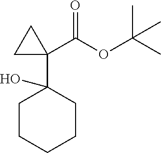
C1CCCCC1(C1(C(OC(C)(C)C)=O)CC1)O
